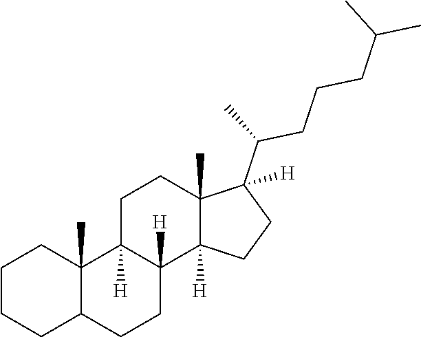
C1CCC2C(C)(C1)C1([H])C([H])(CC2)C2([H])C(C)(CC1)C(C(C)CCCC(C)C)([H])CC2
